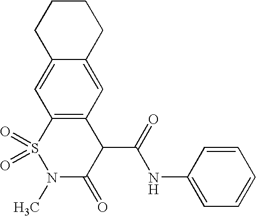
C12=CC3=C(C=C1CCCC2)C(C(=O)NC1=CC=CC=C1)C(=O)N(C)S3(=O)=O
